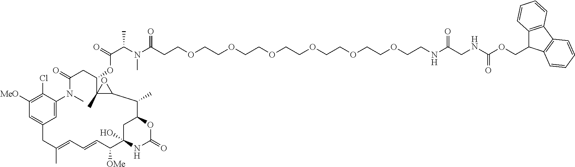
C1C2(O)NC(=O)OC1C(C)C1C(C)(O1)C(OC(=O)C(C)N(C)C(=O)CCOCCOCCOCCOCCOCCOCCNC(CNC(=O)OCC1C3=C(C4=C1C=CC=C4)C=CC=C3)=O)CC(=O)N(C)C1=CC(=CC([MeO])=C1Cl)CC(C)=CC=CC2[OMe]
